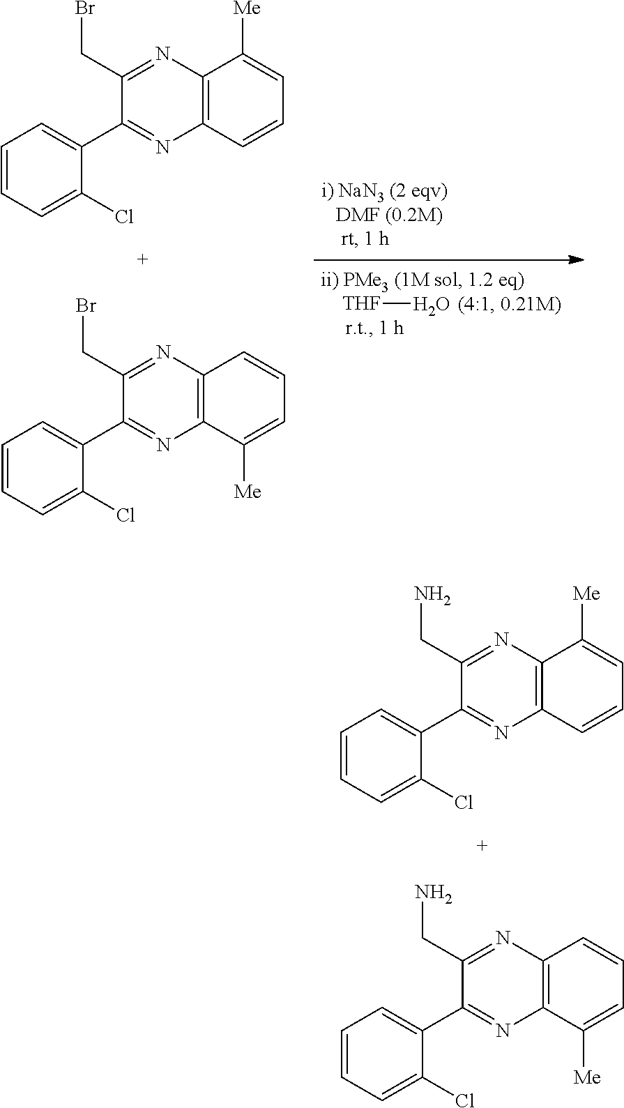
C1=CC=C(Cl)C(C2=NC3=C(N=C2CBr)C([Me])=CC=C3)=C1.C1=CC=C(Cl)C(C2=NC3=C(N=C2CBr)C=CC=C3[Me])=C1.[THF]O.C1=CC=C(Cl)C(C2=NC3=C(N=C2CN)C([Me])=CC=C3)=C1.C1=CC=C(Cl)C(C2=NC3=C(N=C2CN)C=CC=C3[Me])=C1
